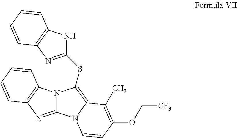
N12C(=NC3=C1C=CC=C3)N1C(=C2SC2=NC3=C(N2)C=CC=C3)C(C)=C(OC[CF3])C=C1
